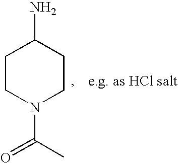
C1CN(C(C)=O)CCC1N
